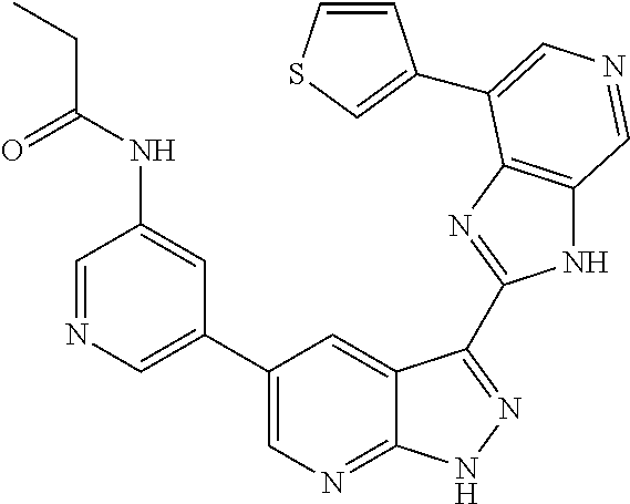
C1=NC=C(C2=CN=C3C(=C2)C(C2=NC4=C(N2)C=NC=C4C2=CSC=C2)=NN3)C=C1NC(CC)=O
